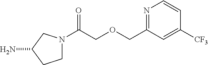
N1=C(COCC(N2CCC(N)C2)=O)C=C([CF3])C=C1
